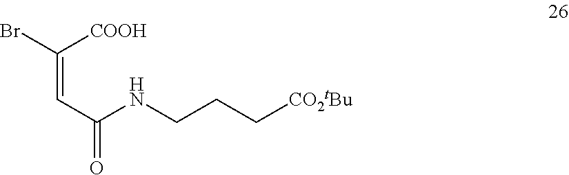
C(=CC(=O)NCCC[CO2tBu])(Br)[COOH]
